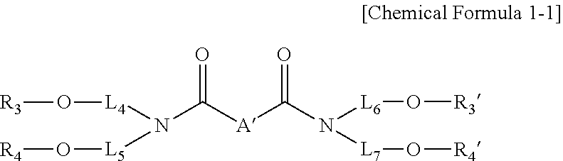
[A](C(N([L6]O[R3])[L7]O[R4])=O)C(N([L4]O[R3])[L5]O[R4])=O
